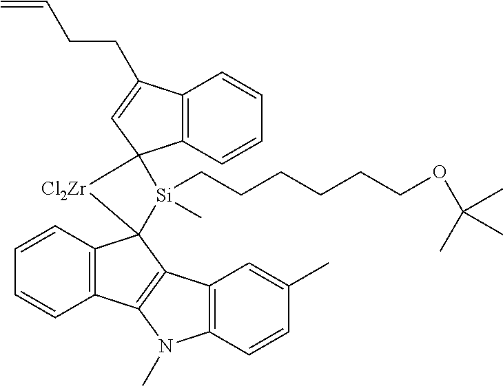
C12=C(C=CC=C1)C1(C3=C2N(C)C2=C3C=C(C)C=C2)[Si](C)(CCCCCCOC(C)(C)C)C2(C3=C(C=CC=C3)C(CCC=C)=C2)[Cl2Zr]1
